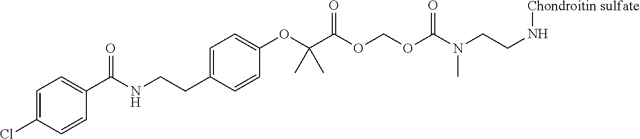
C1=C(Cl)C=CC(C(NCCC2=CC=C(OC(C(OCOC(N(CCN[Chondroitin sulfate])C)=O)=O)(C)C)C=C2)=O)=C1
